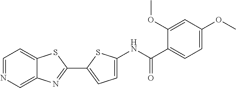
C1=NC=C2C(=C1)SC(C1=CC=C(NC(C3=CC=C(OC)C=C3OC)=O)S1)=N2
